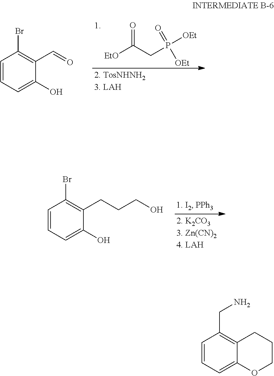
[EtO]C(CP([OEt])(=O)[OEt])=O.C1=CC=C(O)C(C=O)=C1Br.C1=CC=C(O)C(CCCO)=C1Br.C1=CC=C2C(=C1CN)CCCO2
